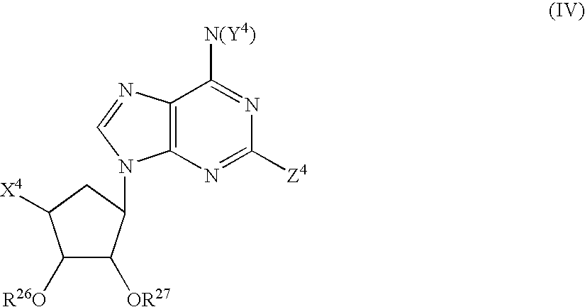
C1([R26O])C([OR27])C(N2C3=C(C([N(Y4)])=NC([Z4])=N3)N=C2)CC1[X4]
